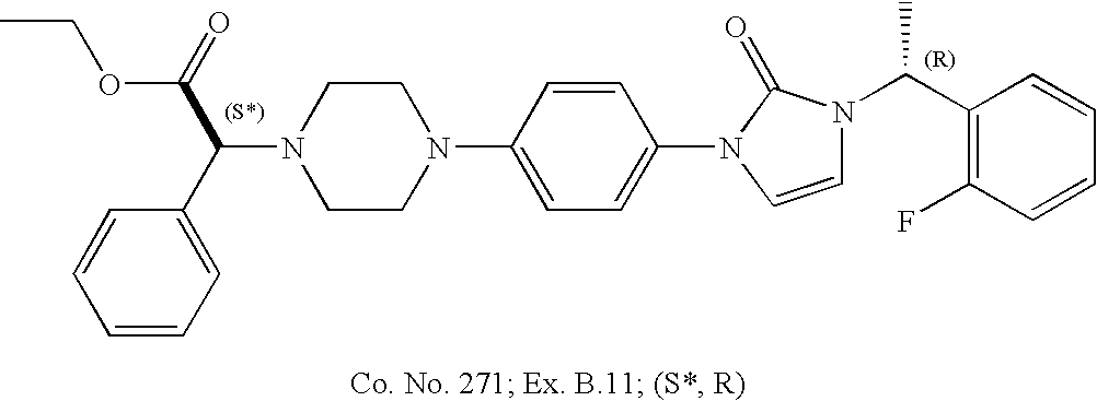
N1(C(C(=O)OCC)C2=CC=CC=C2)CCN(C2=CC=C(N3C=CN(C(C4=C(F)C=CC=C4)C)C3=O)C=C2)CC1
